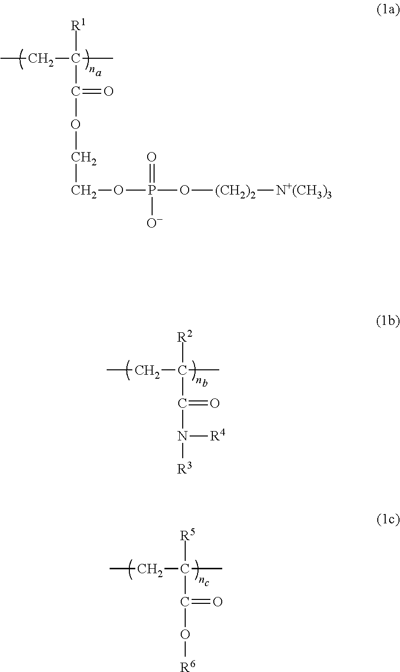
CCC([R2])(C(=O)N([R3])[R4])C.CCC([R5])(C(=O)O[R6])C.CCC([R1])(C(=O)OCCOP(=O)([O-])O[(CH2)2][N+(CH3)3])C
